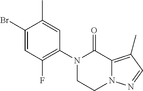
BrC1=CC(F)=C(N2CCN3C(=C(C)C=N3)C2=O)C=C1C
